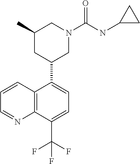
CC1CC(C2=CC=C(C(F)(F)F)C3=C2C=CC=N3)CN(C(NC2CC2)=O)C1
